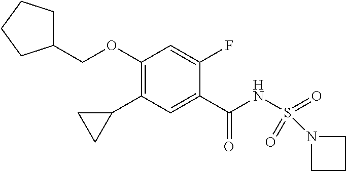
C1(OCC2CCCC2)=C(C2CC2)C=C(C(NS(=O)(N2CCC2)=O)=O)C(F)=C1
